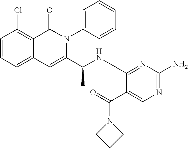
C1=CC=C2C(=C1Cl)C(=O)N(C1=CC=CC=C1)C(C(NC1=NC(N)=NC=C1C(N1CCC1)=O)C)=C2
